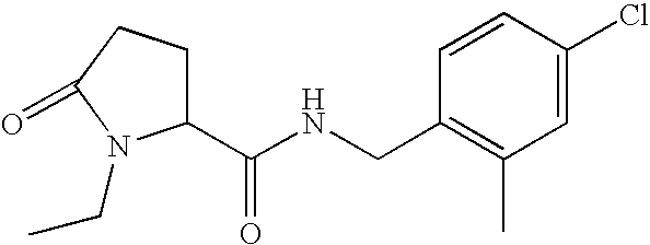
C1(C(NCC2=C(C)C=C(Cl)C=C2)=O)CCC(=O)N1CC
